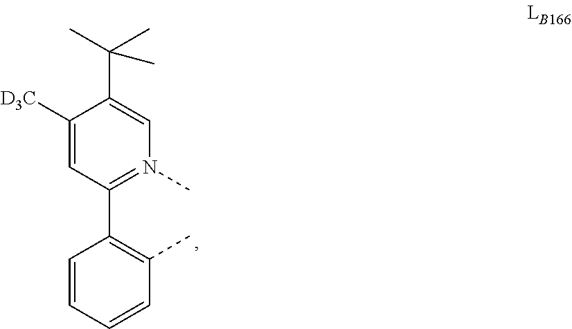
C1([D3C])=CC(C2=C(C)C=CC=C2)=N(C)C=C1C(C)(C)C
